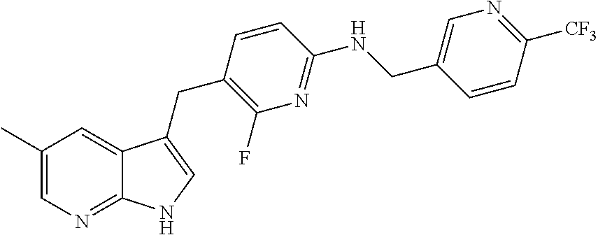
C1(C)=CN=C2C(=C1)C(CC1=C(F)N=C(NCC3=CN=C([CF3])C=C3)C=C1)=CN2
